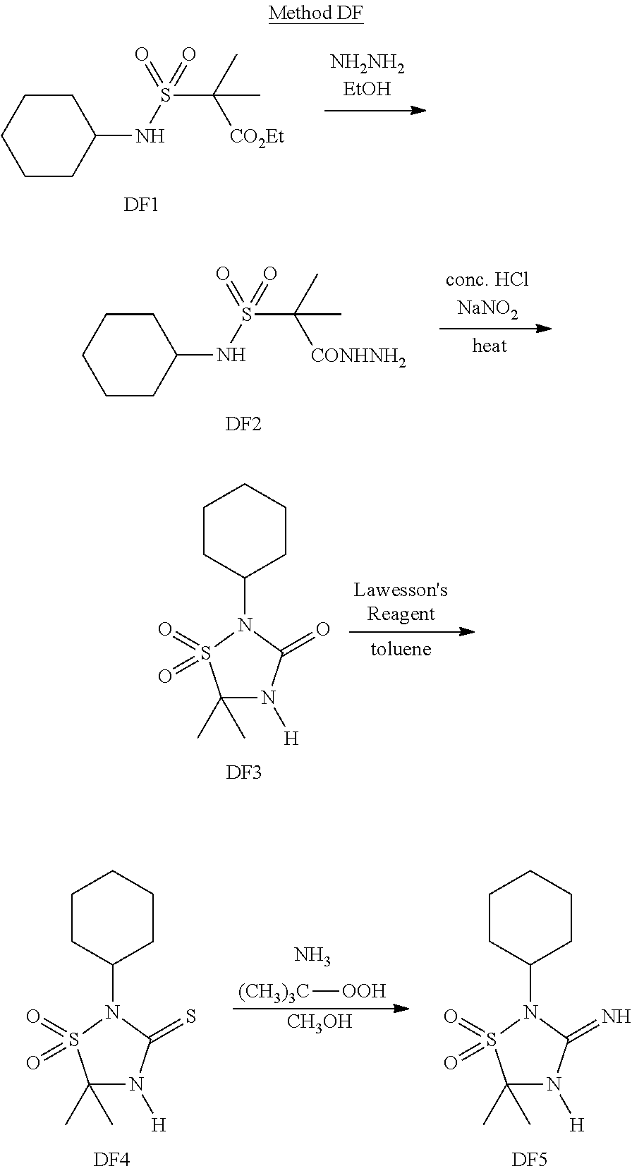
C1CC(NS(C(C)([CO2Et])C)(=O)=O)CCC1.[DF1].C1CC(N2S(=O)(=O)C(C)(C)N([H])C2=O)CCC1.[DF3].C1CC(NS(C(C)([CONHNH2])C)(=O)=O)CCC1.[DF2].C1CC(N2S(=O)(=O)C(C)(C)N([H])C2=S)CCC1.[DF4].N.[(CH3)3C][OOH].C1CC(N2S(=O)(=O)C(C)(C)N([H])C2=N)CCC1.[DF5].[CH3OH]
